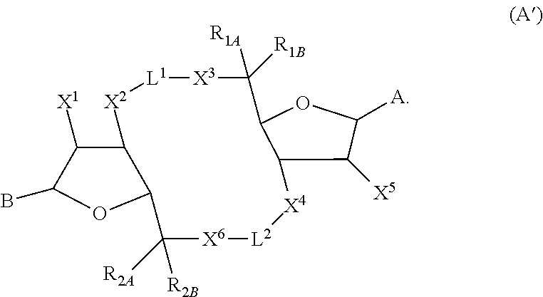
[X2]1C2C([X1])C(B)OC2C([R2B])([R2A])[X6][L2][X4]C2C(C([R1A])([R1B])[X3][L1]1)OC([A])C2[X5]
